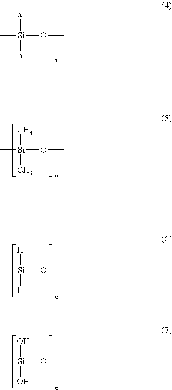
C[Si](OC)([a])b.C[Si](OC)(C)C.C[Si](OC)([H])[H].C[Si](OC)(O)O
